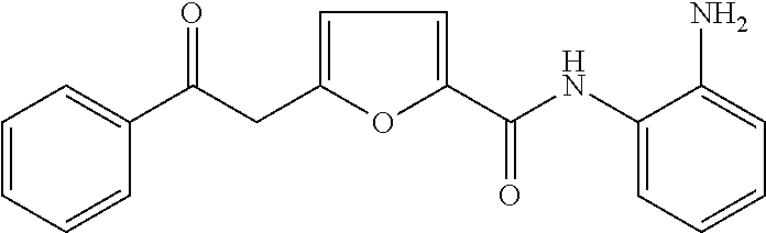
C1(C(CC2=CC=C(C(NC3=CC=CC=C3N)=O)O2)=O)=CC=CC=C1
